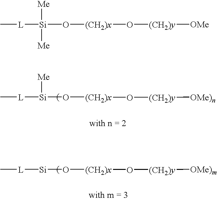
C[L][Si](O[(CH2)x]O[(CH2)y][OMe)n])[Me].C[L][Si]O[(CH2)x]O[(CH2)y][OMe)m].C[L][Si](O[(CH2)x]O[(CH2)y][OMe])([Me])[Me]
